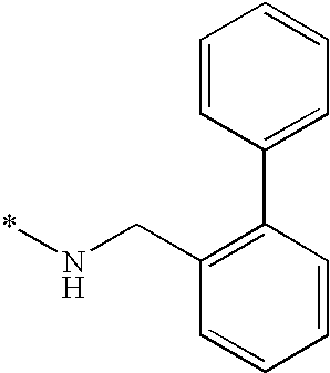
C1=CC(C2=C(CN*)C=CC=C2)=CC=C1
